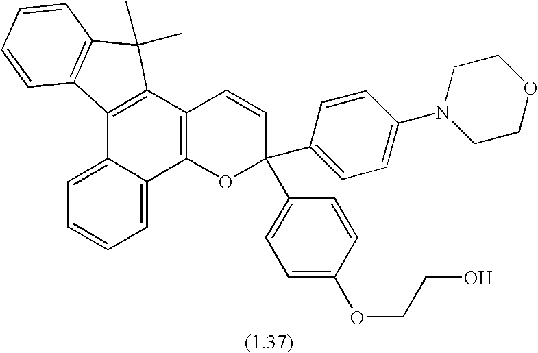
C12=C(C3=C(C4=CC=CC=C14)OC(C1=CC=C(N4CCOCC4)C=C1)(C1=CC=C(OCCO)C=C1)C=C3)C(C)(C)C1=C2C=CC=C1
